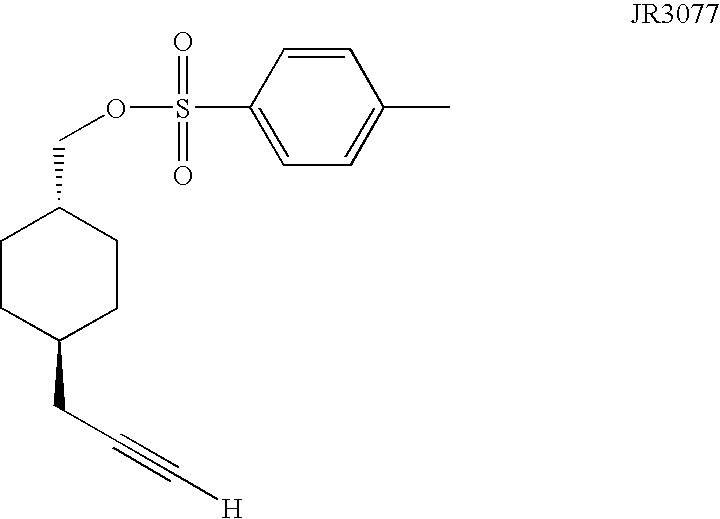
C1CC(CC#C[H])CCC1COS(C1=CC=C(C)C=C1)(=O)=O
